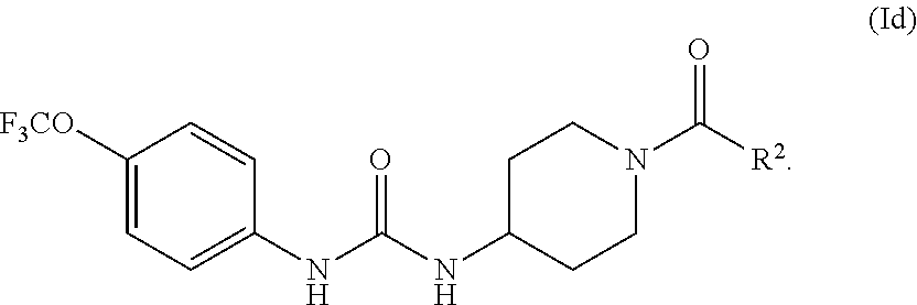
C1=C(NC(NC2CCN(C([R2])=O)CC2)=O)C=CC([F3CO])=C1
